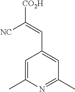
C1=C(C)N=C(C)C=C1C=C([CO2H])[NC]
